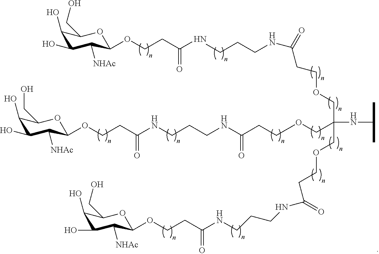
C1(O)C(O)C([NHAc])C(OCCC(=O)NCCCNC(=O)CCOCC(NC(C)C)(COCCC(NCCCNC(CCOC2C([NHAc])C(O)C(O)C(CO)O2)=O)=O)COCCC(NCCCNC(CCOC2C([NHAc])C(O)C(O)C(CO)O2)=O)=O)OC1CO
